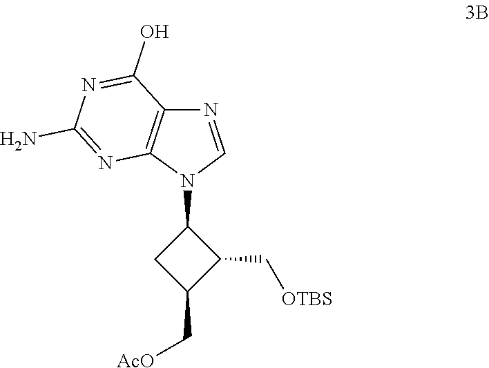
C1(N2C=NC3=C2N=C(N)N=C3O)CC(C[AcO])C1C[OTBS]
